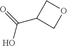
O=C(O)C1COC1
